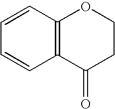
C12=C(C=CC=C1)OCCC2=O
